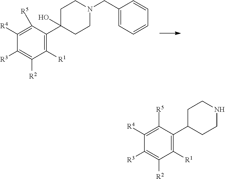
C1([R5])=C([R4])C([R3])=C([R2])C([R1])=C1C1(O)CCN(CC2=CC=CC=C2)CC1.C1([R5])=C([R4])C([R3])=C([R2])C([R1])=C1C1CCNCC1
